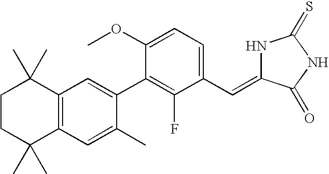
C1CC(C)(C)C2=C(C1(C)C)C=C(C1=C(F)C(C=C3NC(=S)NC3=O)=CC=C1OC)C(C)=C2
